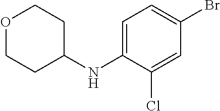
O1CCC(NC2=CC=C(Br)C=C2Cl)CC1
